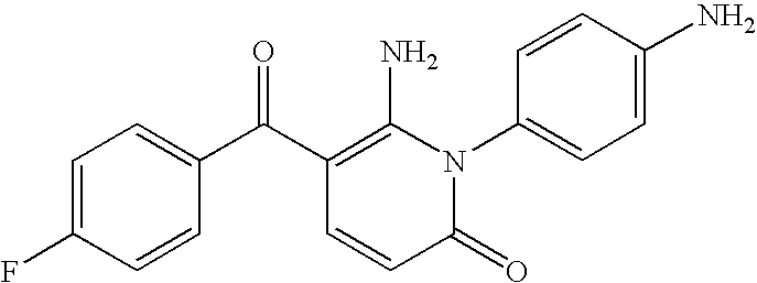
C1=C(F)C=CC(C(C2=C(N)N(C3=CC=C(N)C=C3)C(=O)C=C2)=O)=C1
